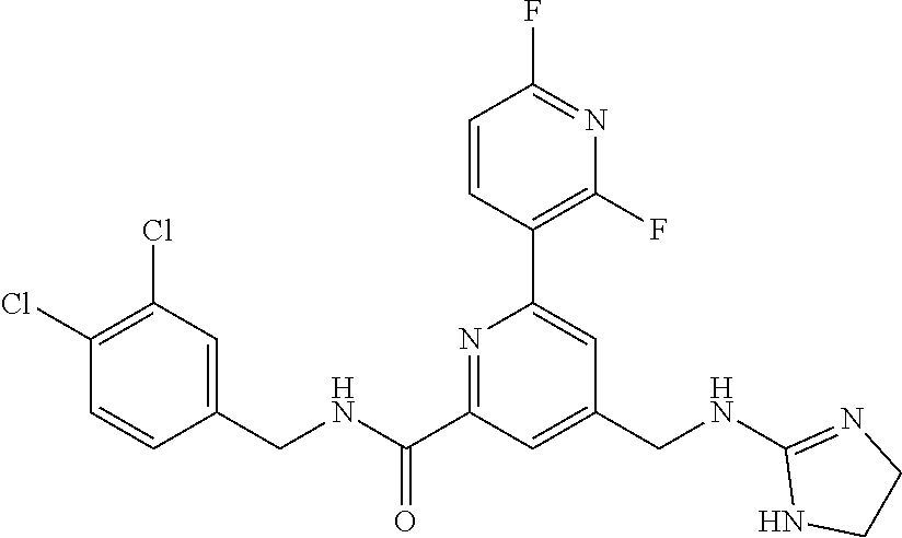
C1(Cl)=C(Cl)C=C(CNC(C2=NC(C3=C(F)N=C(F)C=C3)=CC(CNC3=NCCN3)=C2)=O)C=C1
